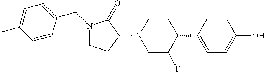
C1=C(C2CCN(C3C(=O)N(CC4=CC=C(C)C=C4)CC3)CC2F)C=CC(O)=C1
